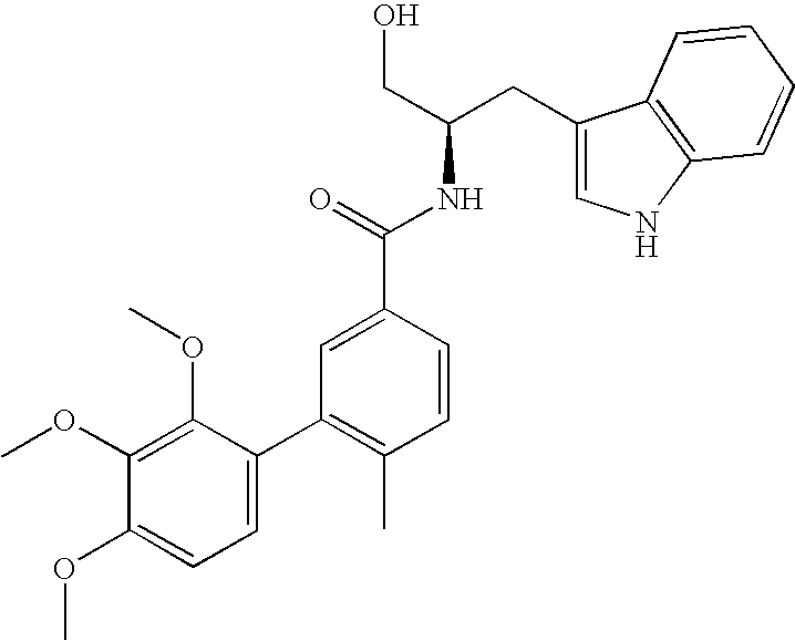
C1=C(C2=C(C)C=CC(C(=O)NC(CO)CC3=CNC4=C3C=CC=C4)=C2)C(OC)=C(OC)C(OC)=C1
